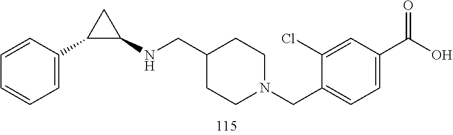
C1(C2CC2NCC2CCN(CC3=CC=C(C(O)=O)C=C3Cl)CC2)=CC=CC=C1
